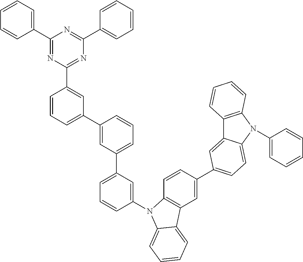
C1(C2=CC=CC=C2)=NC(C2=CC(C3=CC(C4=CC=CC(N5C6=C(C=C(C7=CC=C8C(=C7)C7=C(N8C8=CC=CC=C8)C=CC=C7)C=C6)C6=CC=CC=C56)=C4)=CC=C3)=CC=C2)=NC(C2=CC=CC=C2)=N1
